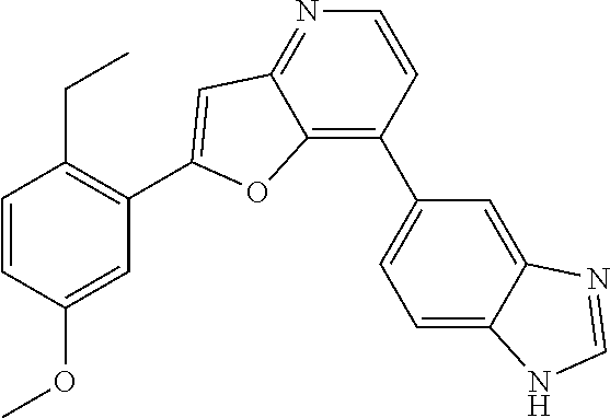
C1=CC(OC)=CC(C2=CC3=NC=CC(C4=CC=C5C(=C4)N=CN5)=C3O2)=C1CC
